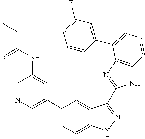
C1(C2=CN=CC(NC(CC)=O)=C2)=CC=C2C(=C1)C(C1=NC3=C(N1)C=NC=C3C1=CC(F)=CC=C1)=NN2
